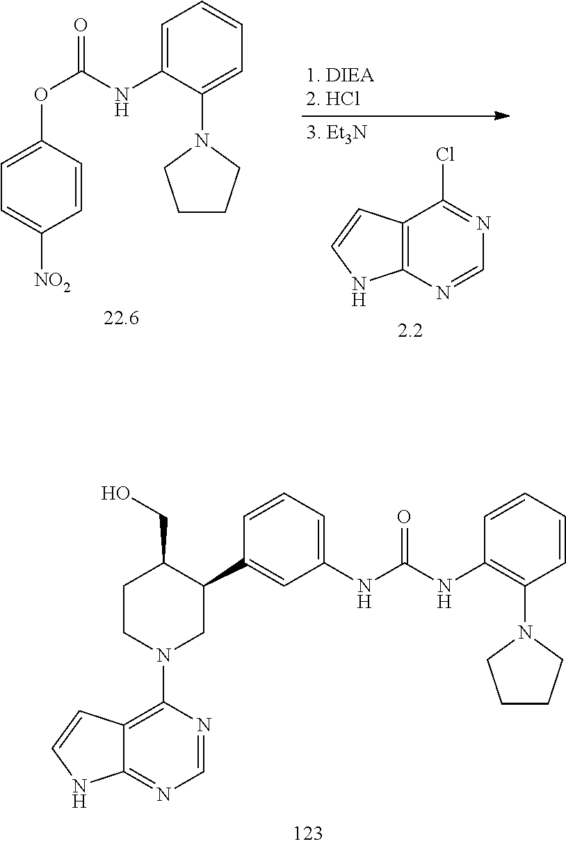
C1=NC2=C(C(Cl)=N1)C=CN2.C1=CC(OC(=O)NC2=CC=CC=C2N2CCCC2)=CC=C1[NO2].C1=NC(N2CC(C3=CC(NC(NC4=C(N5CCCC5)C=CC=C4)=O)=CC=C3)C(CO)CC2)=C2C(=N1)NC=C2
